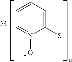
C1=CC=C(S)N(O)=C1.[M]
